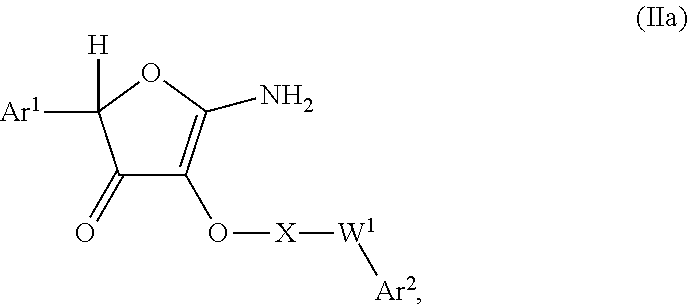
C1(=O)C(O[X][W1][Ar2])=C(N)OC1([Ar1])[H]
